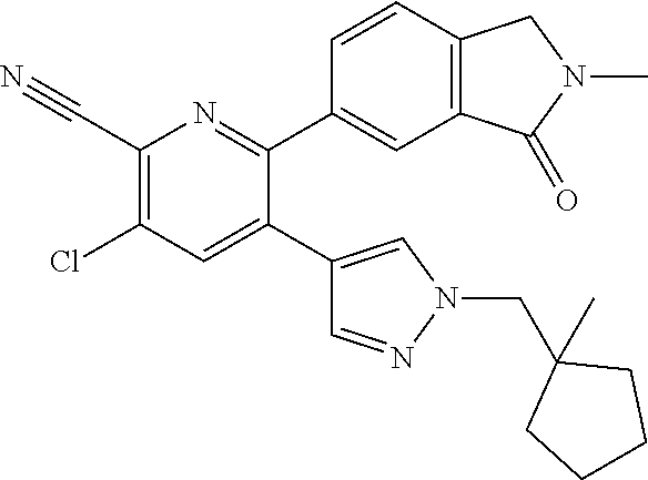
C1(C#N)=C(Cl)C=C(C2=CN(CC3(C)CCCC3)N=C2)C(C2=CC3=C(C=C2)CN(C)C3=O)=N1
